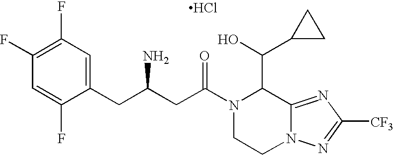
C1(CC(CC(N2CCN3C(=NC([CF3])=N3)C2C(O)C2CC2)=O)N)=CC(F)=C(F)C=C1F.Cl
